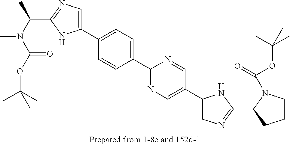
C1(C2=CC=C(C3=NC=C(C4=CN=C(C5CCCN5C(OC(C)(C)C)=O)N4)C=N3)C=C2)=CN=C(C(N(C(OC(C)(C)C)=O)C)C)N1
